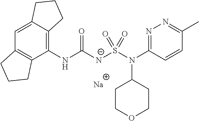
[Na].C1(NC([N-]S(N(C2=NN=C(C)C=C2)C2CCOCC2)(=O)=O)=O)=C2C(=CC3=C1CCC3)CCC2
